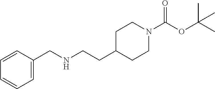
C1=CC=C(CNCCC2CCN(C(OC(C)(C)C)=O)CC2)C=C1
